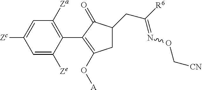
C1=C([Zc])C=C([Ze])C(C2=C(O[A])CC(CC([R6])=NOC[CN])C2=O)=C1[Za]
